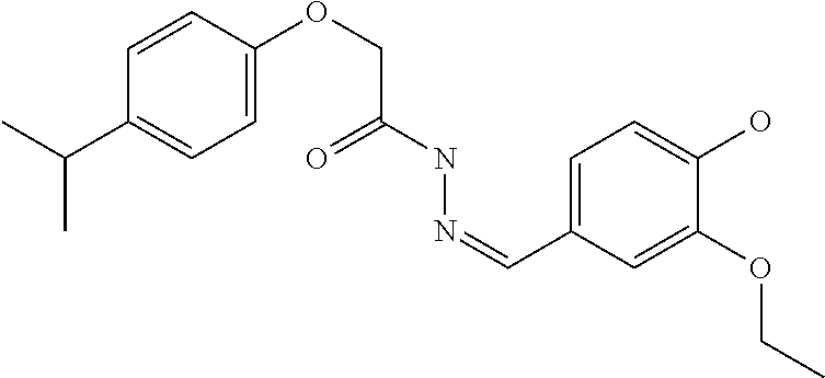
C1=CC(OCC(=O)NN=CC2=CC=C(O)C(OCC)=C2)=CC=C1C(C)C
